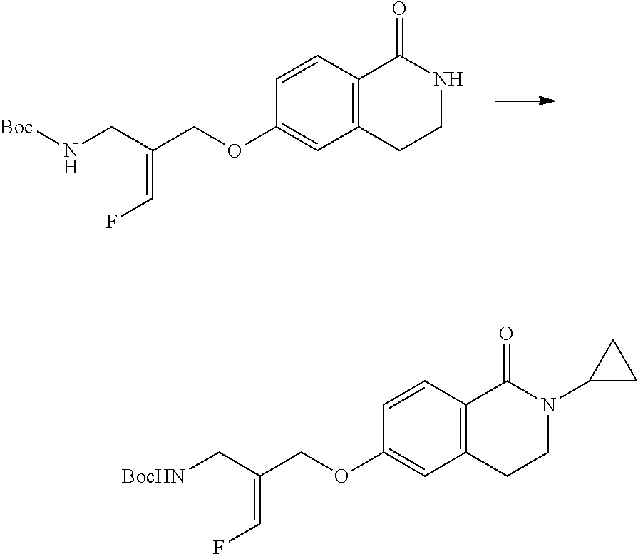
C12=C(C=CC(OCC(CN[Boc])=CF)=C1)C(=O)NCC2.C12=C(C=CC(OCC(C[BocHN])=CF)=C1)C(=O)N(C1CC1)CC2
